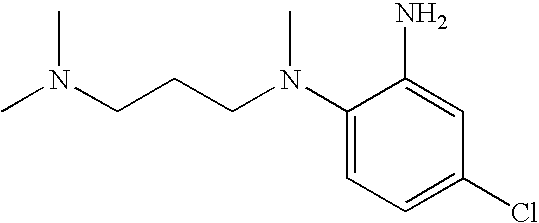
CN(CCCN(C1=CC=C(Cl)C=C1N)C)C
